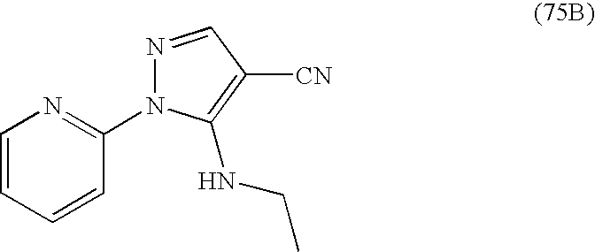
C1=CC=CC(N2N=CC([CN])=C2NCC)=N1
